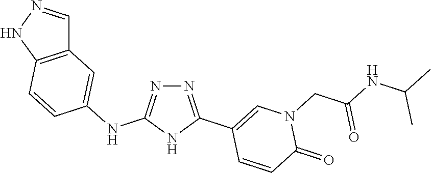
N1=C(C2=CN(CC(=O)NC(C)C)C(=O)C=C2)NC(NC2=CC3=C(NN=C3)C=C2)=N1
